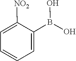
C1=C(B(O)O)C([NO2])=CC=C1
